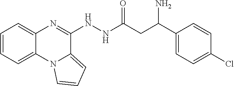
C1=CC=C2C(=C1)N=C(NNC(CC(C1=CC=C(Cl)C=C1)N)=O)C1=CC=CN21
